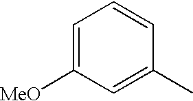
C1=C([MeO])C=C(C)C=C1
